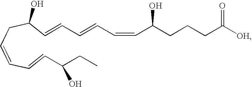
C(=CC=CCC(C=CC=CC=CC(CCCC([OH])=O)O)O)C(CC)O
